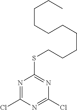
S(C1=NC(Cl)=NC(Cl)=N1)CCCCCCCCCC
